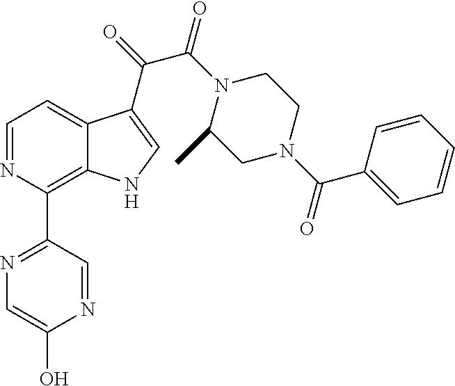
C1(C2=C3C(=CC=N2)C(C(=O)C(N2C(C)CN(C(C4=CC=CC=C4)=O)CC2)=O)=CN3)=NC=C(O)N=C1
